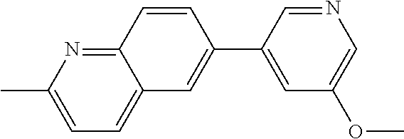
CC1=CC=C2C(=N1)C=CC(C1=CC(OC)=CN=C1)=C2
